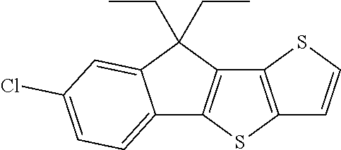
C12=CC=C(Cl)C=C1C(CC)(CC)C1=C2SC2=C1SC=C2
